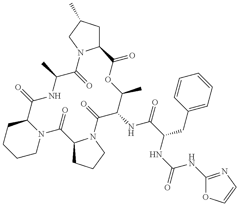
C1CN2C(CC1)C(=O)NC(C)C(=O)N1C(CC(C)C1)C(=O)OC(C)C(NC(C(NC(NC1=NC=CO1)=O)CC1=CC=CC=C1)=O)C(=O)N1C(C2=O)CCC1
